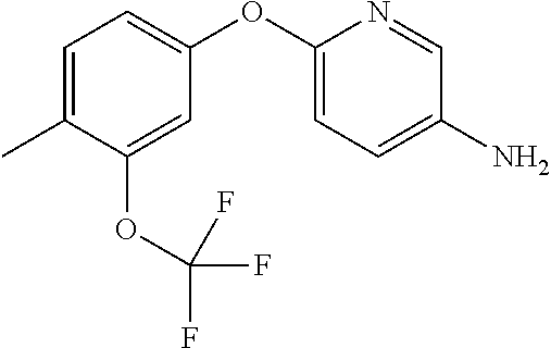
C1(C)=CC=C(OC2=CC=C(N)C=N2)C=C1OC(F)(F)F
